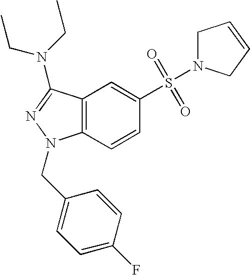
C1(S(=O)(=O)N2CC=CC2)=CC2=C(C=C1)N(CC1=CC=C(F)C=C1)N=C2N(CC)CC
